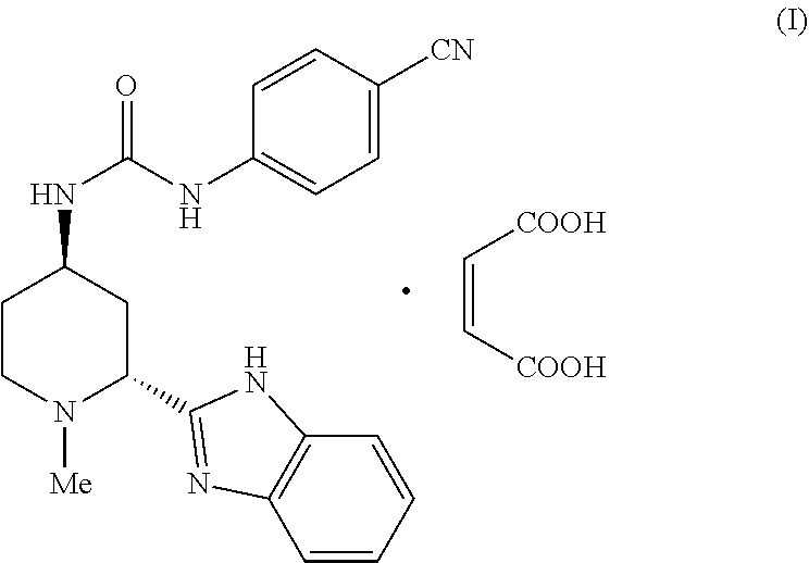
C(=C[COOH])[COOH].C1=CC=CC2=C1N=C(C1N([Me])CCC(NC(=O)NC3=CC=C([CN])C=C3)C1)N2
